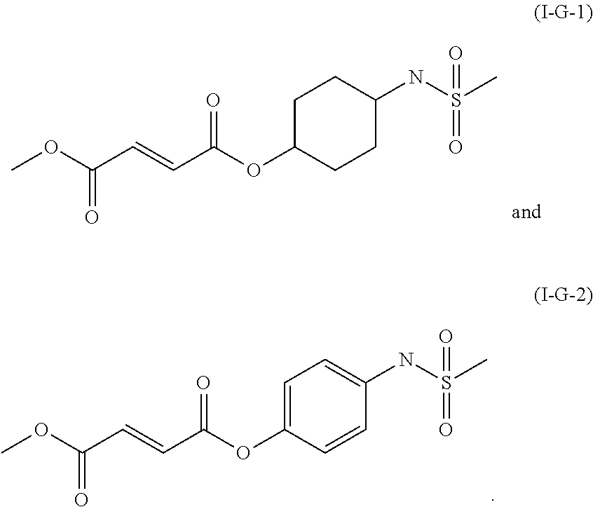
COC(C=CC(OC1CCC(NS(C)(=O)=O)CC1)=O)=O.COC(C=CC(OC1=CC=C(NS(C)(=O)=O)C=C1)=O)=O
